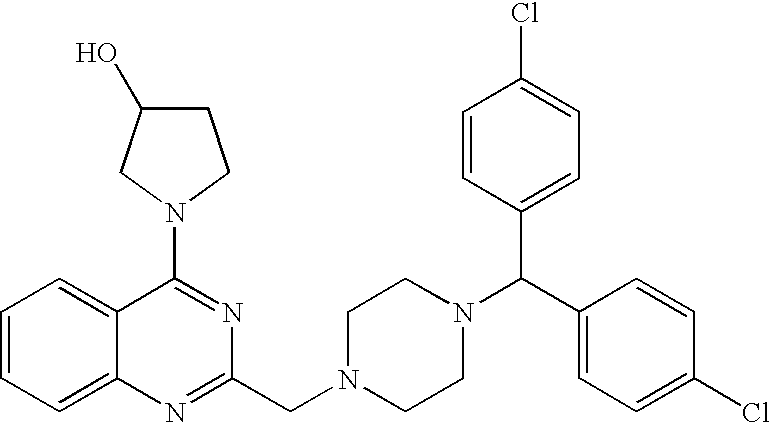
C12=CC=CC=C1C(N1CC(O)CC1)=NC(CN1CCN(C(C3=CC=C(Cl)C=C3)C3=CC=C(Cl)C=C3)CC1)=N2
